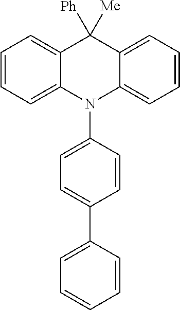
C1=CC=C2C(=C1)C([Ph])([Me])C1=CC=CC=C1N2C1=CC=C(C2=CC=CC=C2)C=C1
